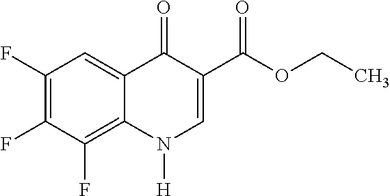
C1(F)=C(F)C(F)=C2C(=C1)C(=O)C(C(OCC)=O)=CN2[H]
